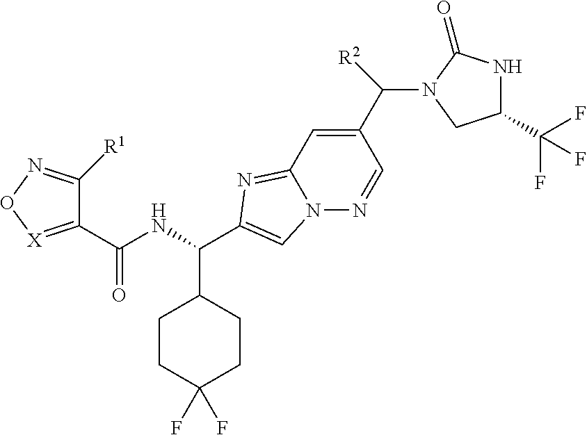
C1(C(NC(C2CCC(F)(F)CC2)C2=CN3C(=N2)C=C(C(N2CC(C(F)(F)F)NC2=O)[R2])C=N3)=O)=[X]ON=C1[R1]
